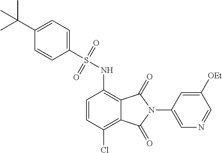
C1(C(C)(C)C)=CC=C(S(=O)(=O)NC2=C3C(=C(Cl)C=C2)C(=O)N(C2=CN=CC([OEt])=C2)C3=O)C=C1
